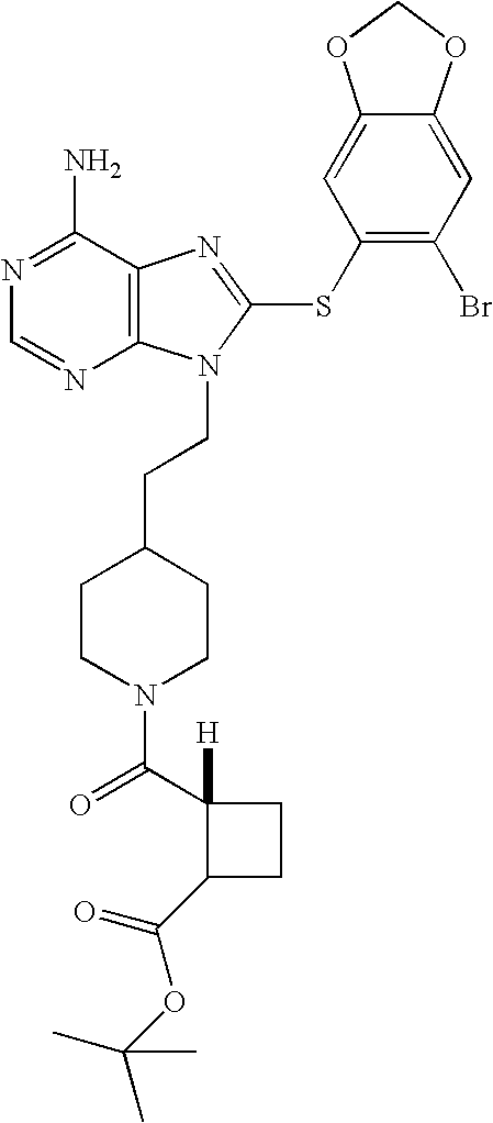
N1=C(N)C2=C(N=C1)N(CCC1CCN(C(C3([H])C(C(=O)OC(C)(C)C)CC3)=O)CC1)C(SC1=C(Br)C=C3C(=C1)OCO3)=N2
